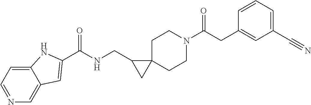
C1C2(CCN(C(CC3=CC(C#N)=CC=C3)=O)C1)C(CNC(=O)C1=CC3=CN=CC=C3N1)C2
